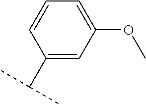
C1(C(C)C)=CC(OC)=CC=C1
